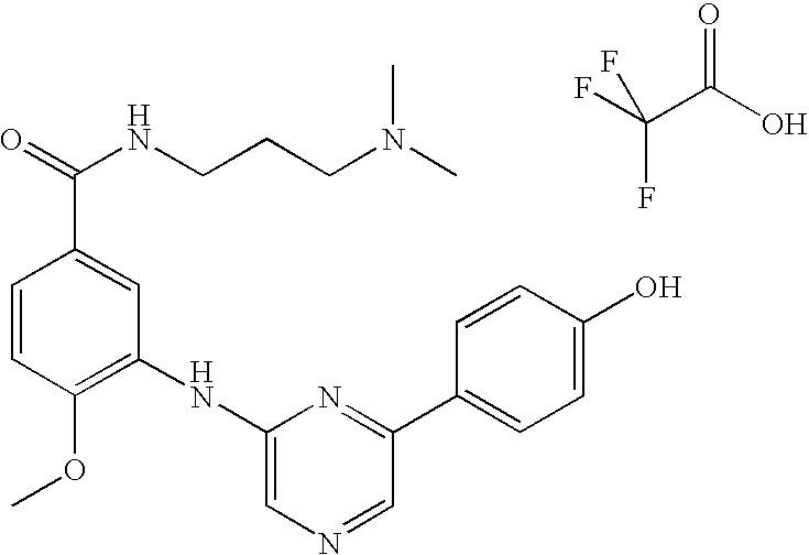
C1=CC(OC)=C(NC2=CN=CC(C3=CC=C(O)C=C3)=N2)C=C1C(=O)NCCCN(C)C.FC(C(O)=O)(F)F
